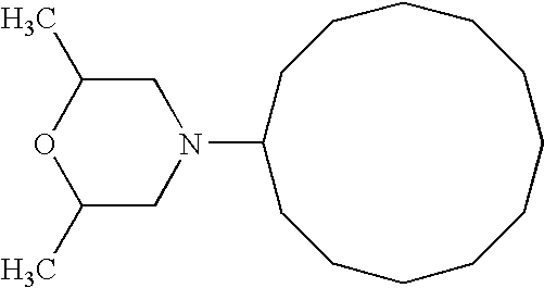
N1(C2CCCCCCCCCCC2)CC(C)OC(C)C1
